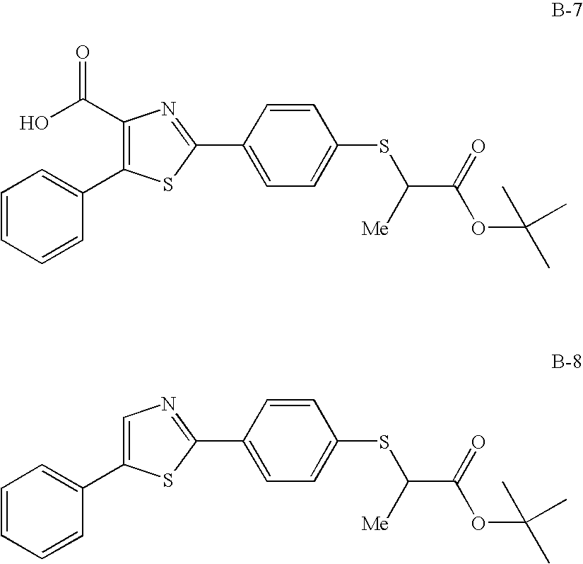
OC(C1=C(C2=CC=CC=C2)SC(C2=CC=C(SC([Me])C(OC(C)(C)C)=O)C=C2)=N1)=O.C1=C(C2=CC=CC=C2)SC(C2=CC=C(SC([Me])C(OC(C)(C)C)=O)C=C2)=N1
